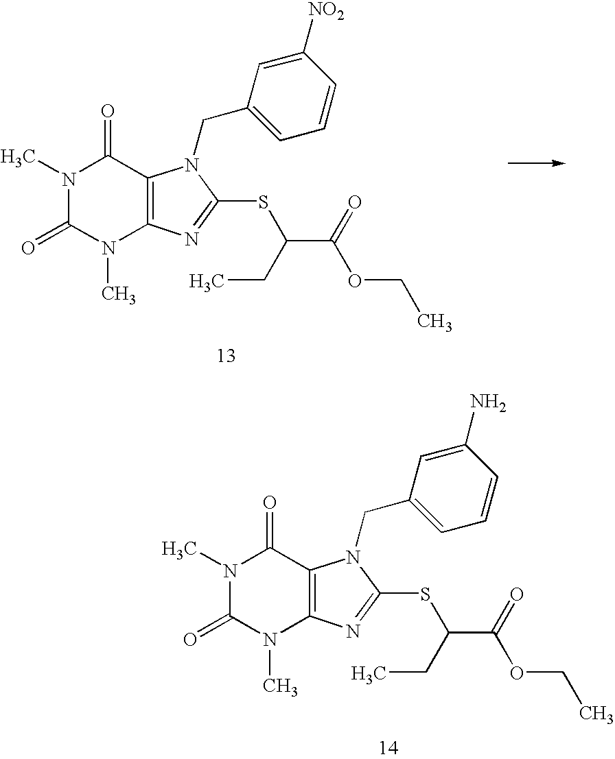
N1(C)C(=O)N(C)C2=C(C1=O)N(CC1=CC=CC(N)=C1)C(SC(CC)C(=O)OCC)=N2.N1(C)C(=O)N(C)C2=C(C1=O)N(CC1=CC=CC([NO2])=C1)C(SC(CC)C(=O)OCC)=N2
